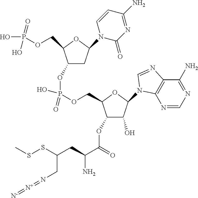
C1(OP(O)(=O)OCC2C(OC(C(CC(SSC)CN=[N+]=[N-])N)=O)C(O)C(N3C4=C(C(N)=NC=N4)N=C3)O2)CC(N2C(=O)N=C(N)C=C2)OC1COP(=O)(O)O
